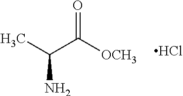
CC(C([OCH3])=O)N.Cl
